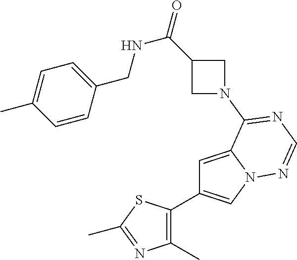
C1=C2N(C=C1C1=C(C)N=C(C)S1)N=CN=C2N1CC(C(=O)NCC2=CC=C(C)C=C2)C1
